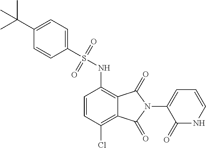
C1=CC(Cl)=C2C(=C1NS(=O)(=O)C1=CC=C(C(C)(C)C)C=C1)C(=O)N(C1=CC=CNC1=O)C2=O
